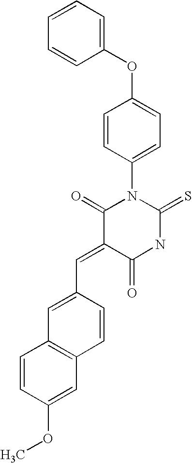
C1(OC2=CC=C(N3C(=O)C(=CC4=CC5=C(C=C4)C=C(OC)C=C5)C(=O)NC3=S)C=C2)=CC=CC=C1
